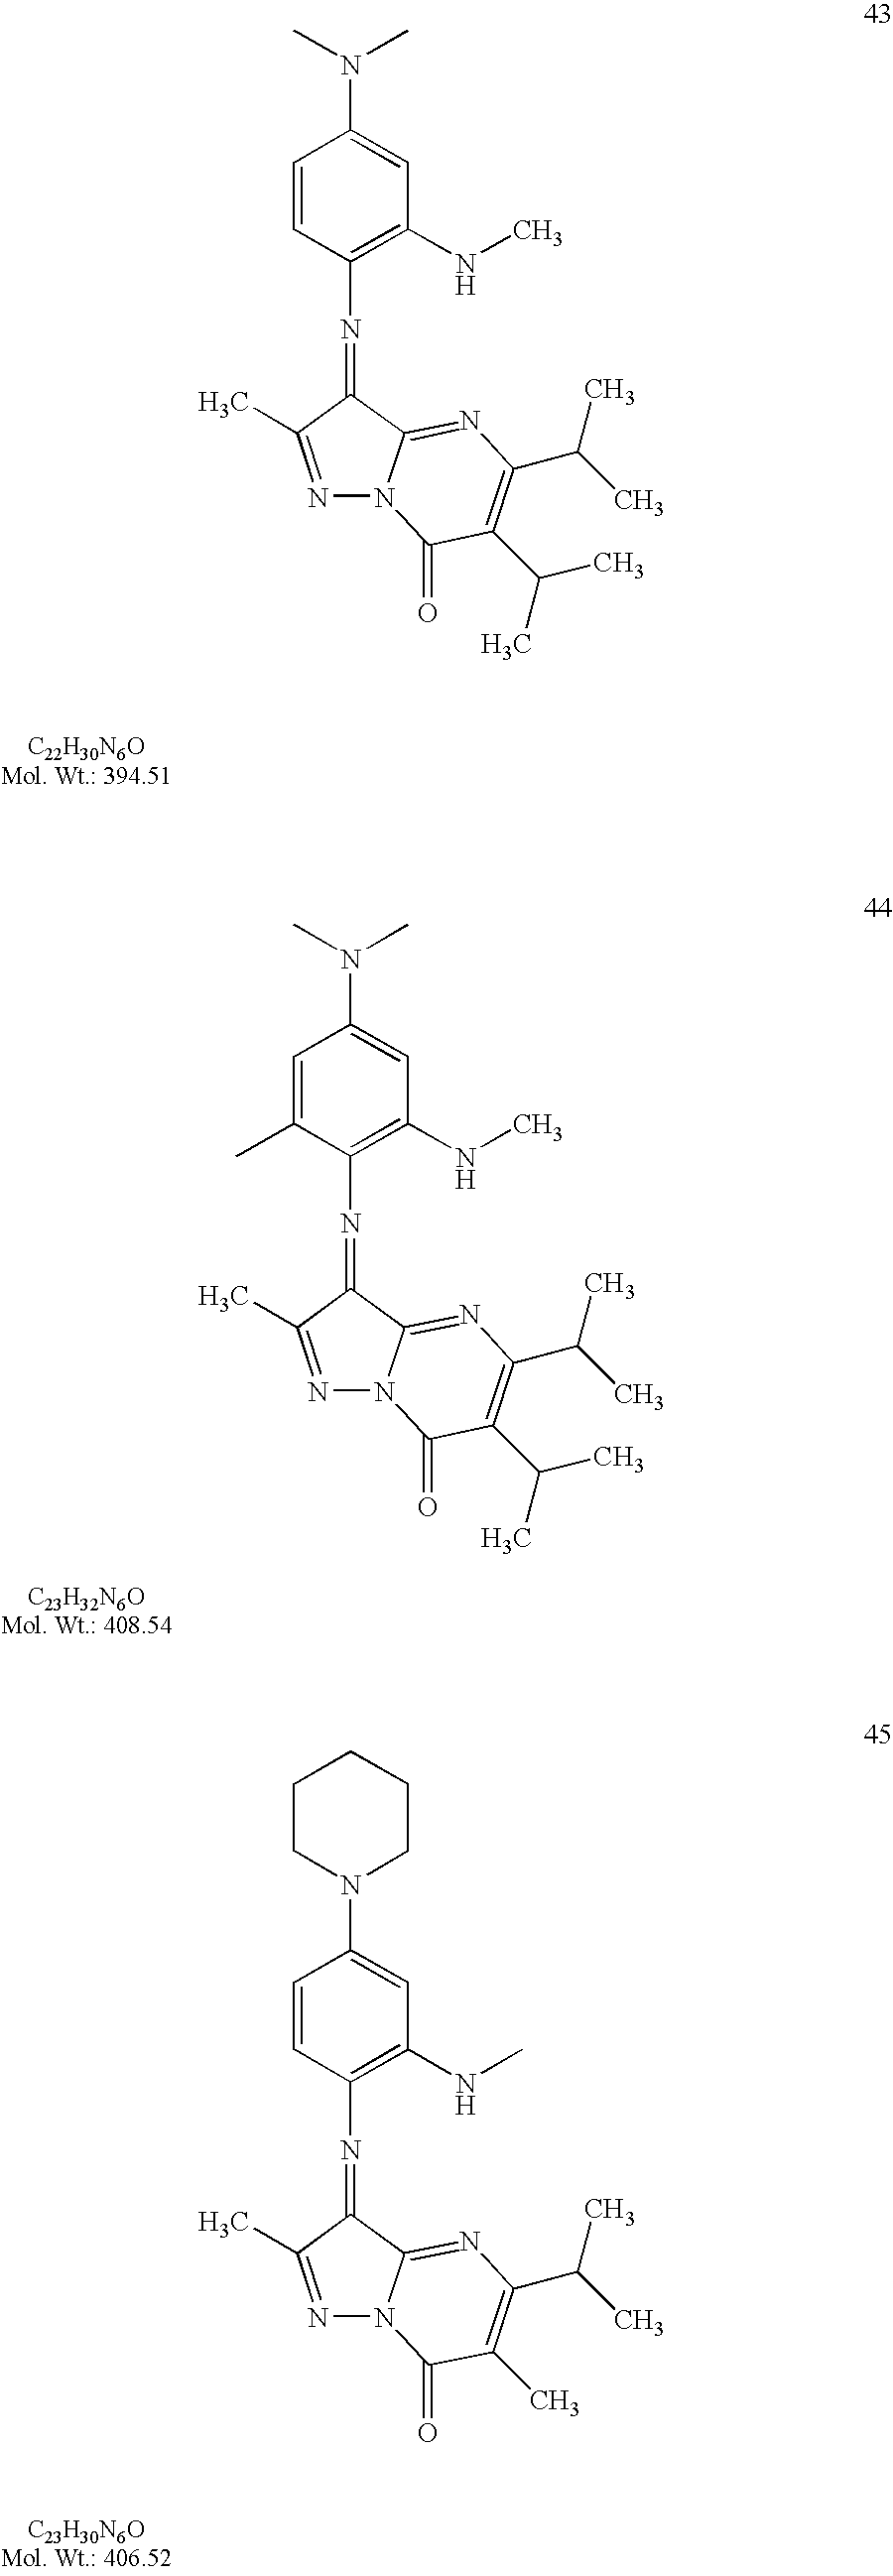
C1=C(C)C(N=C2C3=NC(C(C)C)=C(C(C)C)C(=O)N3N=C2C)=C(NC)C=C1N(C)C.C1=CC(N=C2C3=NC(C(C)C)=C(C)C(=O)N3N=C2C)=C(NC)C=C1N1CCCCC1.C1=CC(N=C2C3=NC(C(C)C)=C(C(C)C)C(=O)N3N=C2C)=C(NC)C=C1N(C)C
